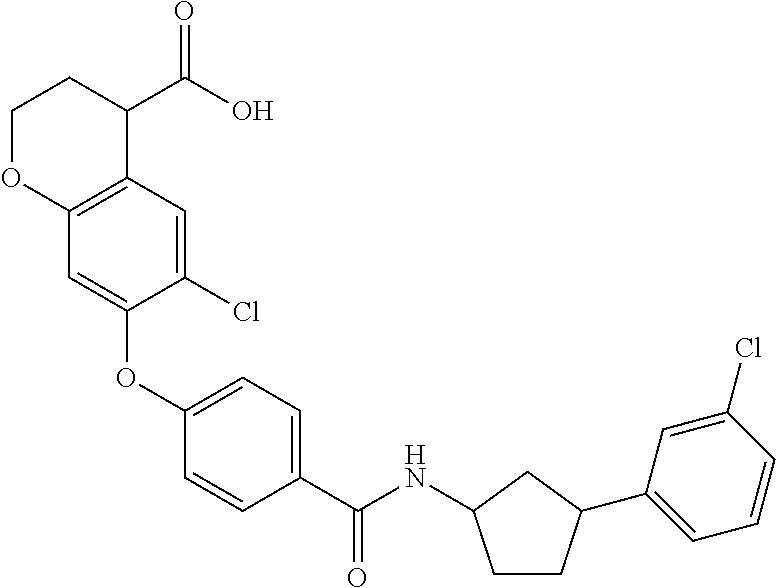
C12=C(C=C(Cl)C(OC3=CC=C(C(NC4CCC(C5=CC=CC(Cl)=C5)C4)=O)C=C3)=C1)C(C(O)=O)CCO2
